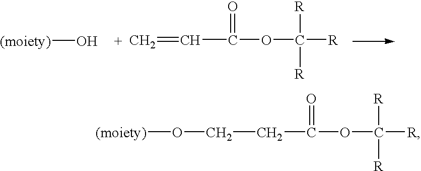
[(moiety)]O.C(=C)C(OC([R])([R])[R])=O.C(CO[(moiety)])C(OC([R])([R])[R])=O
